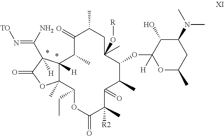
C12([H])C(C)(C(CC)OC(=O)C([R2])(C)C(=O)C(C)C(OC3([H])OC(C)CC(N(C)C)C3O)C(O[R])(C)CC(C)C(=O)C1C)OC(=O)C2([H])C(N)=N[TO]
